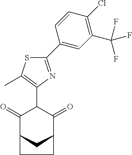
C1(=O)C2CC(C(=O)C1C1=C(C)SC(C3=CC(C(F)(F)F)=C(Cl)C=C3)=N1)CC2
